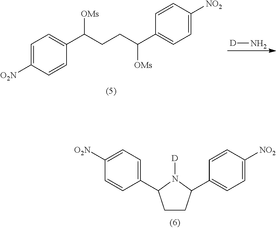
C1CC(C2=CC=C([NO2])C=C2)N([D])C1C1=CC=C([O2N])C=C1.C1=C([O2N])C=CC(C(CCC(C2=CC=C([NO2])C=C2)[OMs])[OMs])=C1.[D]N
